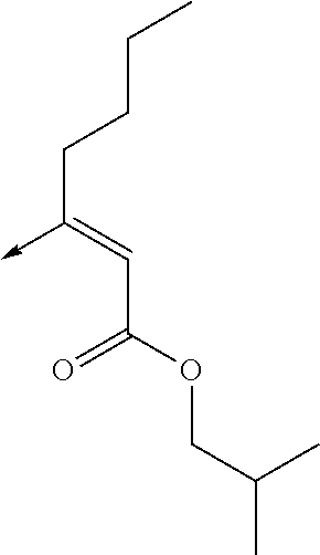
C(C(OCC(C)C)=O)=C(CCCC)->C
